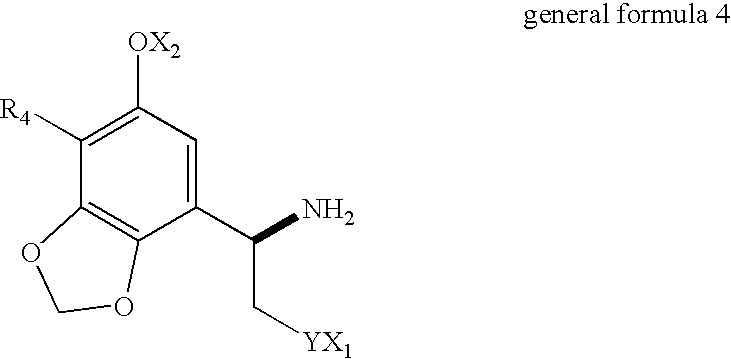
C1(C(N)C[YX1])=CC([OX2])=C([R4])C2=C1OCO2
